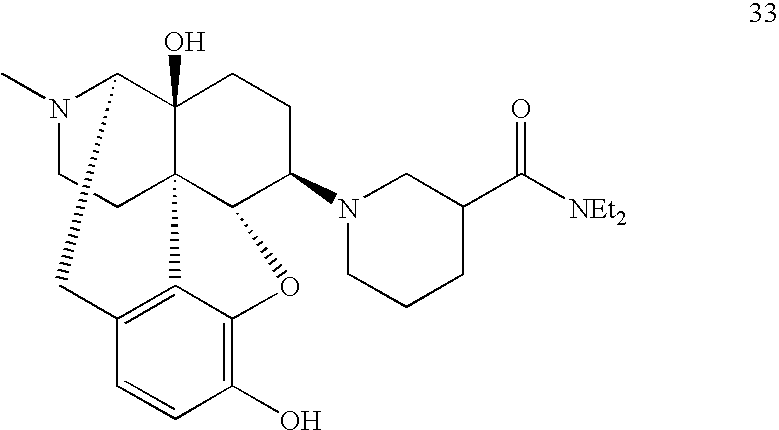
N1(C)CCC23C4(O)C1CC1=C2C(=C(O)C=C1)OC3C(N1CCCC(C([NEt2])=O)C1)CC4
